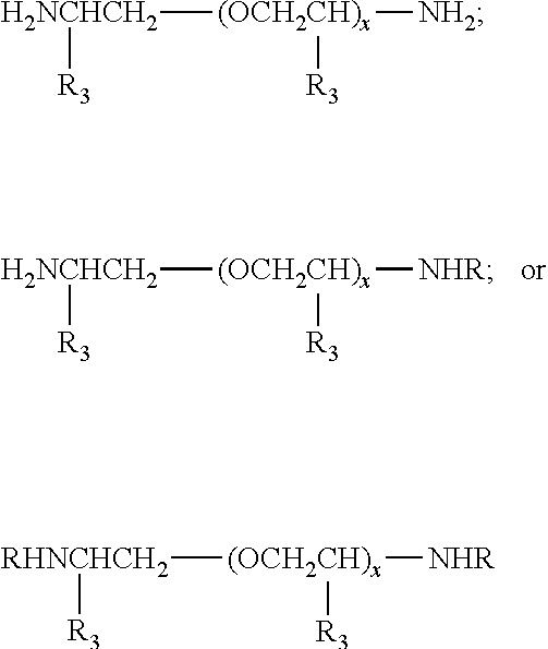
[(OCH2CH)x]([H2NCHCH2][R3])([NHR])[R3].[(OCH2CH)x]([H2NCHCH2][R3])([NH2])[R3].[(OCH2CH)x]([RHNCHCH2][R3])([NHR])[R3]
